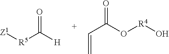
[Z1][R5]C([H])=O.C(C(O[R4]O)=O)=C
